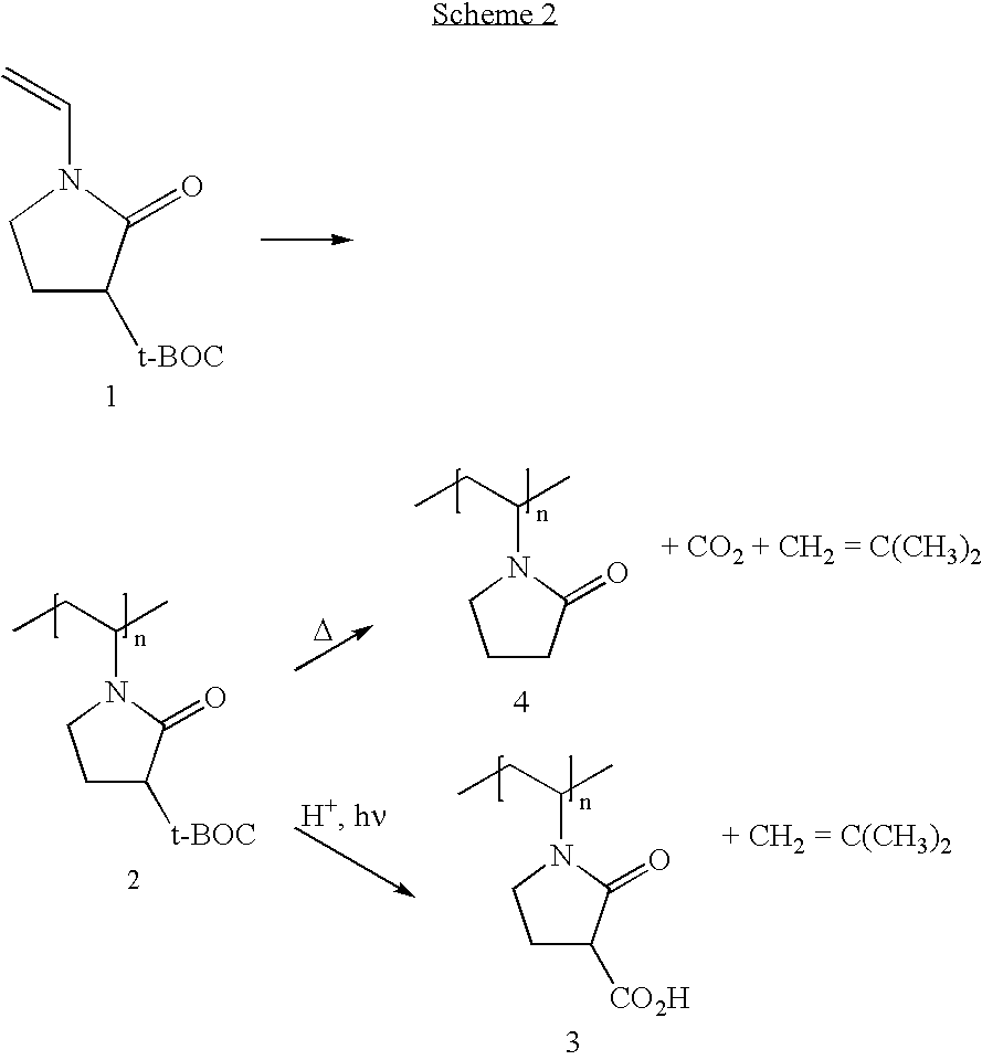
C1C([t-BOC])C(=O)N(C=C)C1.[D].C1C([t-BOC])C(=O)N(C(CC)C)C1.C1C([CO2H])C(=O)N(C(CC)C)C1.C1CC(=O)N(C(CC)C)C1
